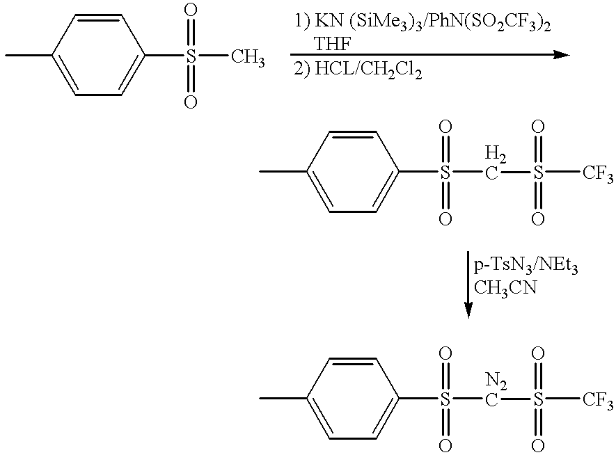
CC1=CC=C(S(=O)(=O)C)C=C1.CC1=CC=C(S(=O)(=O)CS(=O)(=O)[CF3])C=C1.CC1=CC=C(S(=O)(=O)[N2C]S(=O)(=O)[CF3])C=C1
